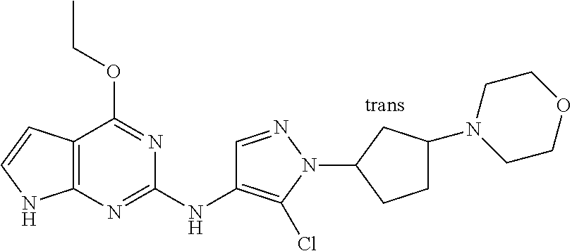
C12=C(NC=C1)N=C(NC1=C(Cl)N(C3CCC(N4CCOCC4)C3)N=C1)N=C2OCC
